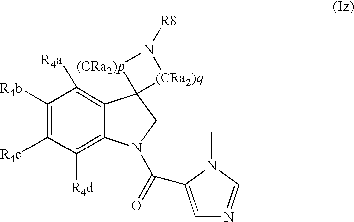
C1([R4b])=C([R4c])C([R4d])=C2C(=C1[R4a])C1(CN2C(=O)C2=CN=CN2C)[(CRa2)q]N([R8])[(CRa2)p]1
